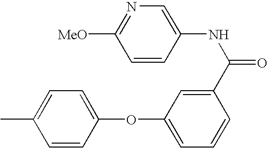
CC1=CC=C(OC2=CC=CC(C(NC3=CN=C([MeO])C=C3)=O)=C2)C=C1
